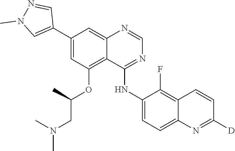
C1=NC2=CC(C3=CN(C)N=C3)=CC(OC(C)CN(C)C)=C2C(NC2=CC=C3C(=C2F)C=CC([D])=N3)=N1
